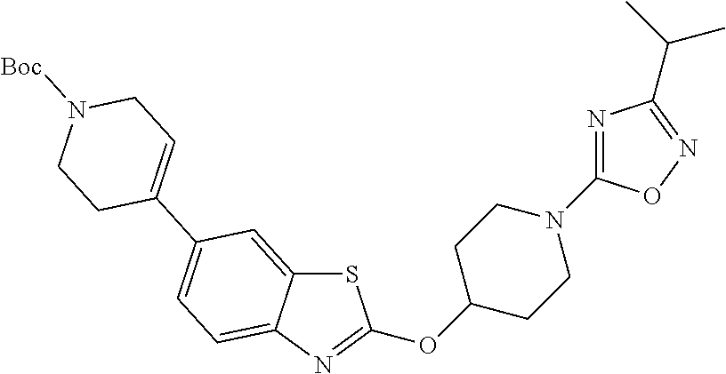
S1C2=CC(C3=CCN([Boc])CC3)=CC=C2N=C1OC1CCN(C2=NC(C(C)C)=NO2)CC1
